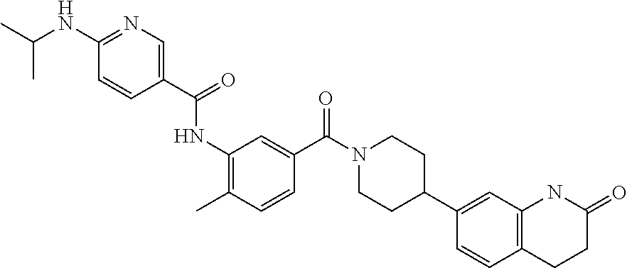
C1(C(=O)NC2=C(C)C=CC(C(N3CCC(C4=CC5=C(C=C4)CCC(=O)N5)CC3)=O)=C2)=CN=C(NC(C)C)C=C1
